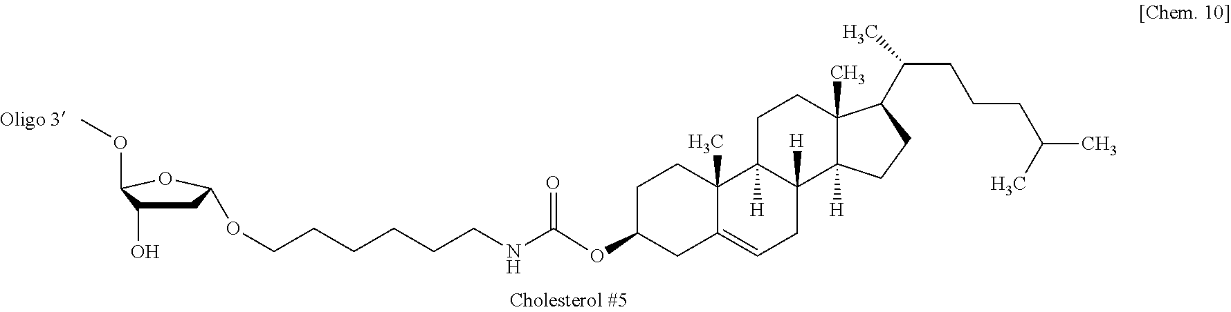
C1C2([H])C([H])(C3([H])C(C)(C1)C(C(CCCC(C)C)C)CC3)CC=C1C2(C)CCC(OC(NCCCCCCOC2CC(O)C(OC)O2)=O)C1.[Oligo 3]
